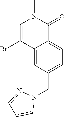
C12=CC(CN3N=CC=C3)=CC=C1C(=O)N(C)C=C2Br
